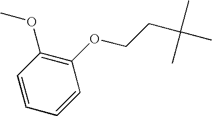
C1(OCCC(C)(C)C)=C(OC)C=CC=C1
